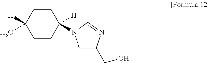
C1CC([H])(N2C=C(CO)N=C2)CCC1([H])C
